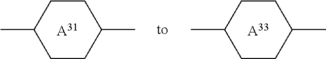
C1CC(C)CCC1C.[A31].C1CC(C)CCC1C.[A33]
